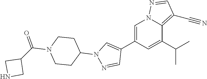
C1=C(C2=CN(C3CCN(C(C4CNC4)=O)CC3)N=C2)C=C(C(C)C)C2=C(C#N)C=NN12
